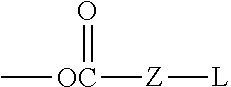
C[OC]([Z][L])=O
